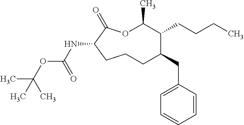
O1C(C)C(CCCC)C(CC2=CC=CC=C2)CCCC(NC(OC(C)(C)C)=O)C1=O
